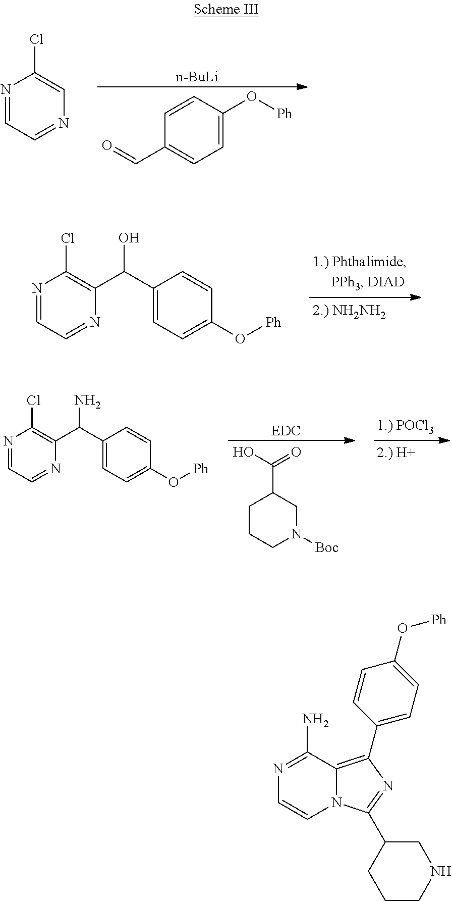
C1=CC(C=O)=CC=C1O[Ph].[n-BuLi].N1=CC=NC=C1Cl.N1=CC=NC(C(C2=CC=C(O[Ph])C=C2)O)=C1Cl.C1CCN([Boc])CC1C(=O)O.[EDC].N1=CC=NC(C(C2=CC=C(O[Ph])C=C2)N)=C1Cl.C1(N)=NC=CN2C1=C(C1=CC=C(O[Ph])C=C1)N=C2C1CNCCC1
